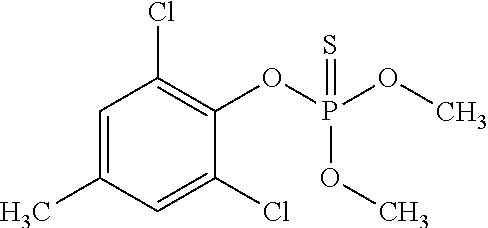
C1=C(C)C=C(Cl)C(OP(OC)(=S)OC)=C1Cl
